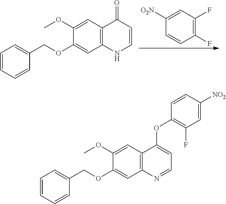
C1(F)=C(F)C=C([O2N])C=C1.C12=C(C=C(OC)C(OCC3=CC=CC=C3)=C1)C(=O)C=CN2.C12=C(C=C(OC)C(OCC3=CC=CC=C3)=C1)C(OC1=C(F)C=C([NO2])C=C1)=CC=N2
